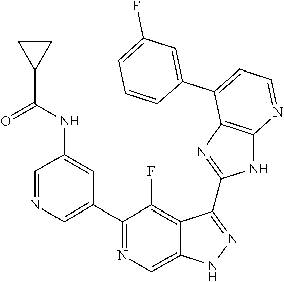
C1=NC=C(C2=NC=C3C(=C2F)C(C2=NC4=C(N2)N=CC=C4C2=CC(F)=CC=C2)=NN3)C=C1NC(C1CC1)=O
